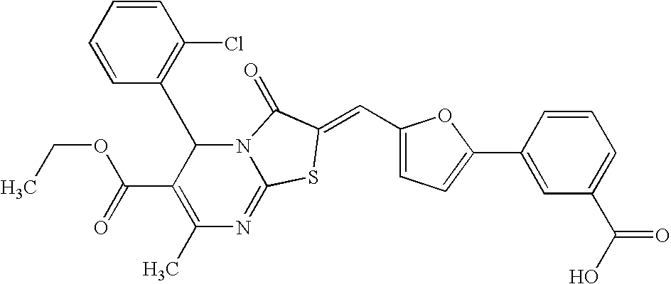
C1(C)=C(C(=O)OCC)C(C2=C(Cl)C=CC=C2)N2C(=N1)SC(=CC1=CC=C(C3=CC(C(O)=O)=CC=C3)O1)C2=O
